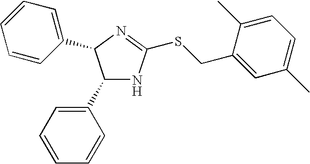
C1(C2=CC=CC=C2)NC(SCC2=CC(C)=CC=C2C)=NC1C1=CC=CC=C1
